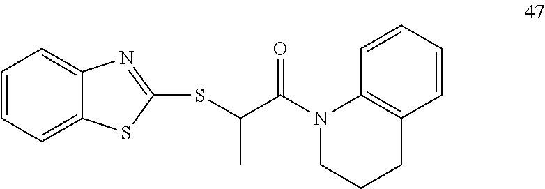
C1=CC=C2C(=C1)N=C(SC(C(=O)N1CCCC3=C1C=CC=C3)C)S2
